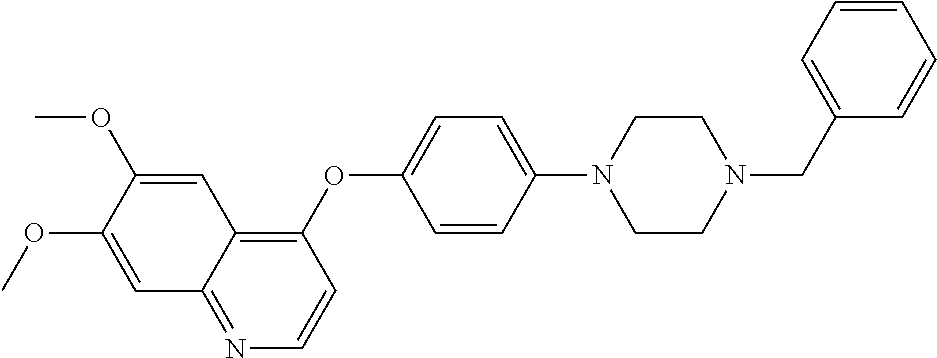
C1=C(OC)C(OC)=CC2=C(OC3=CC=C(N4CCN(CC5=CC=CC=C5)CC4)C=C3)C=CN=C12
